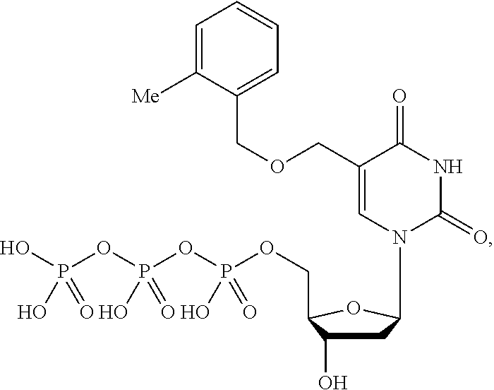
C1C(O)C(COP(OP(OP(O)(O)=O)(O)=O)(O)=O)OC1N1C(=O)NC(=O)C(COCC2=CC=CC=C2[Me])=C1
